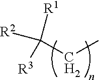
[R2]C(CC)([R1])[R3]
